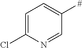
C1=C(Cl)N=CC([#])=C1
